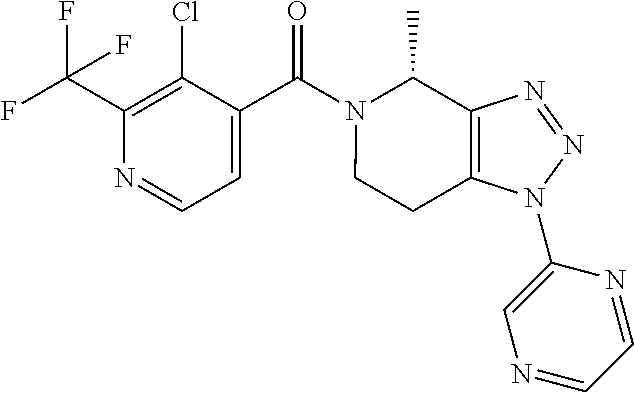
C1(C(F)(F)F)=C(Cl)C(C(N2C(C)C3=C(N(C4=CN=CC=N4)N=N3)CC2)=O)=CC=N1
